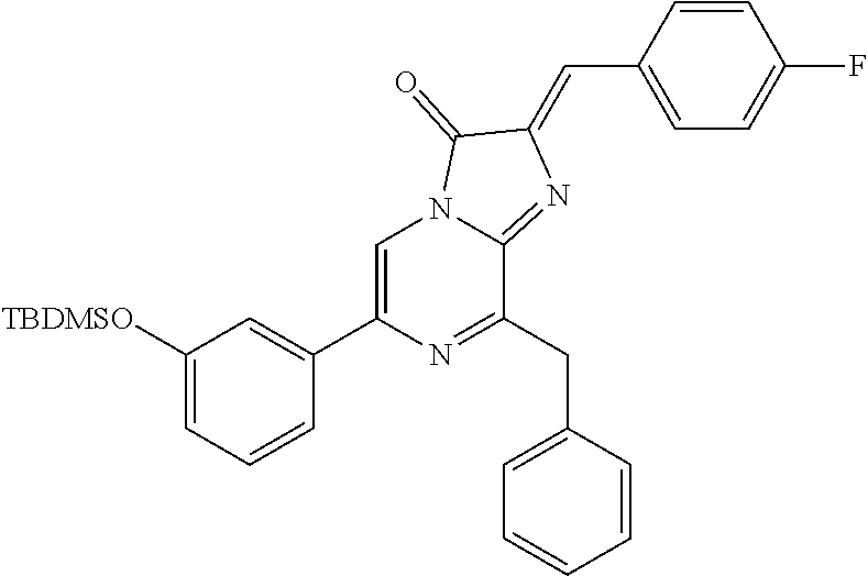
C1([TBDMSO])=CC=CC(C2=CN3C(=NC(=CC4=CC=C(F)C=C4)C3=O)C(CC3=CC=CC=C3)=N2)=C1
